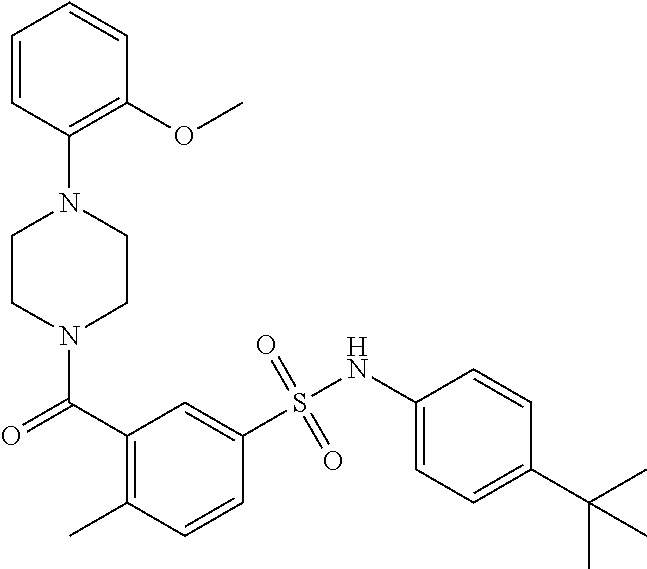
N1(C(=O)C2=C(C)C=CC(S(NC3=CC=C(C(C)(C)C)C=C3)(=O)=O)=C2)CCN(C2=C(OC)C=CC=C2)CC1
